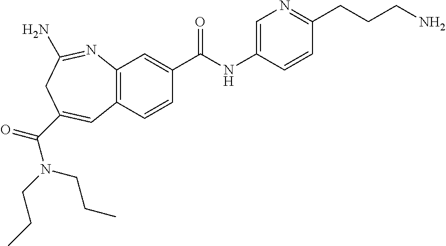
C1=C(NC(C2=CC3=C(C=C2)C=C(C(N(CCC)CCC)=O)CC(N)=N3)=O)C=CC(CCCN)=N1
